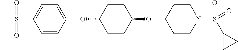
C1=CC(OC2CCC(OC3CCN(S(C4CC4)(=O)=O)CC3)CC2)=CC=C1S(C)(=O)=O
